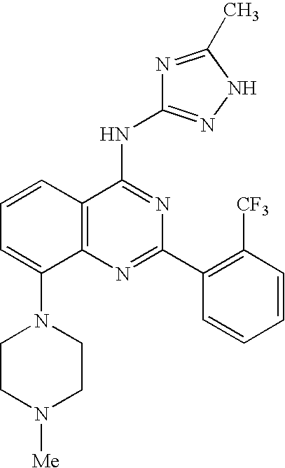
C12=C(N=C(C3=C([CF3])C=CC=C3)N=C1NC1=NNC(C)=N1)C(N1CCN([Me])CC1)=CC=C2
